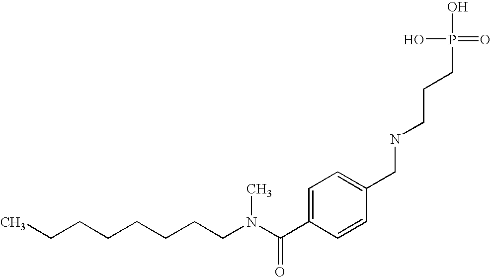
C(CCCCCN(C(C1=CC=C(CNCCCP(O)(O)=O)C=C1)=O)C)CC
